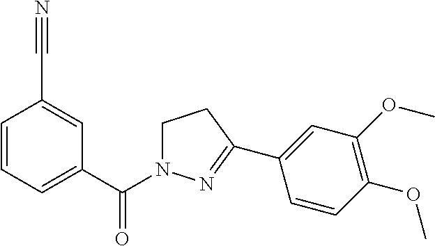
C1N(C(C2=CC=CC(C#N)=C2)=O)N=C(C2=CC(OC)=C(OC)C=C2)C1
